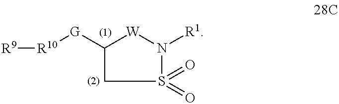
[R10]([G]C1CS(=O)(=O)N([R1])[W]1)[R9]
